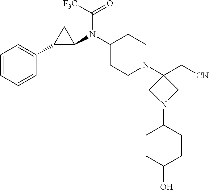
C1(N(C2C(C3=CC=CC=C3)C2)C([F3C])=O)CCN(C2(C[CN])CN(C3CCC(O)CC3)C2)CC1
